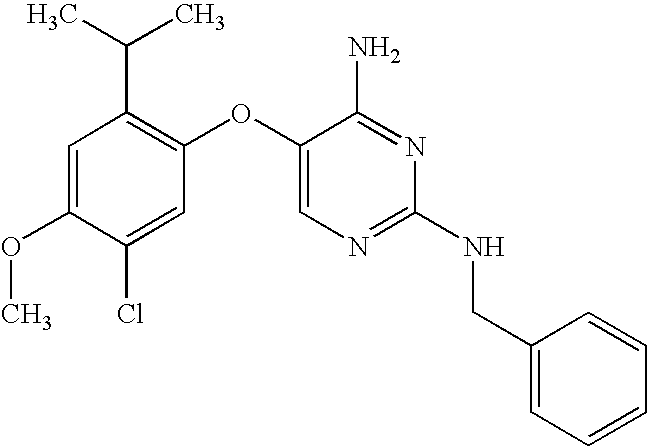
C1=C(OC)C(Cl)=CC(OC2=CN=C(NCC3=CC=CC=C3)N=C2N)=C1C(C)C
